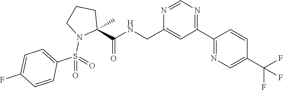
C1(C2=NC=C(C(F)(F)F)C=C2)=NC=NC(CNC(C2(C)CCCN2S(=O)(C2=CC=C(F)C=C2)=O)=O)=C1
